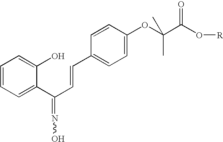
C1=CC=C(C(C=CC2=CC=C(OC(C(O[R])=O)(C)C)C=C2)=NO)C(O)=C1
